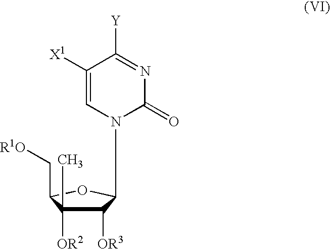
C1([OR3])C([OR2])(C)C(C[R1O])OC1N1C=C([X1])C([Y])=NC1=O
